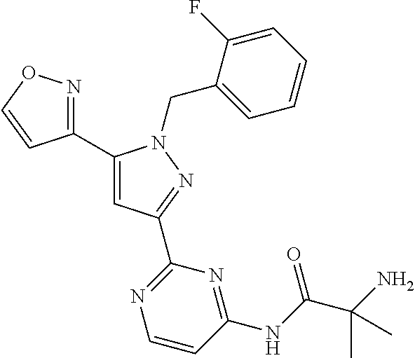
C1(C2=CC(C3=NC=CC(NC(=O)C(N)(C)C)=N3)=NN2CC2=CC=CC=C2F)=NOC=C1
